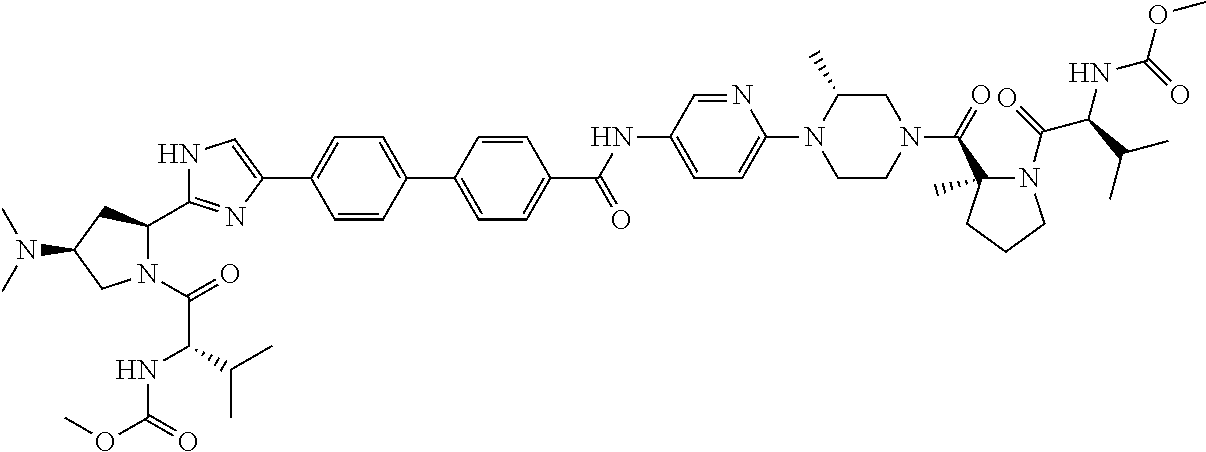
N1(C(=O)C(NC(OC)=O)C(C)C)C(C2=NC(C3=CC=C(C4=CC=C(C(NC5=CC=C(N6CCN(C(=O)C7(C)N(C(C(NC(=O)OC)C(C)C)=O)CCC7)CC6C)N=C5)=O)C=C4)C=C3)=CN2)CC(N(C)C)C1
